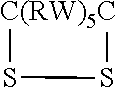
S1[C(RW)5C]S1
